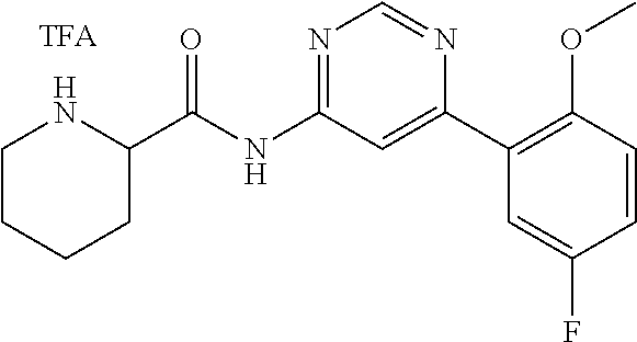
C1C(C(NC2=NC=NC(C3=C(OC)C=CC(F)=C3)=C2)=O)NCCC1
